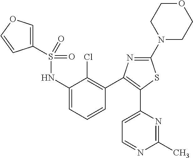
C1(S(=O)(=O)NC2=CC=CC(C3=C(C4=CC=NC(C)=N4)SC(N4CCOCC4)=N3)=C2Cl)=COC=C1
